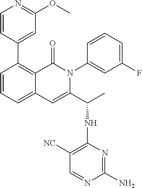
C1=CC(C2=C3C(=CC=C2)C=C(C(C)NC2=C([NC])C=NC(N)=N2)N(C2=CC(F)=CC=C2)C3=O)=CC(OC)=N1
